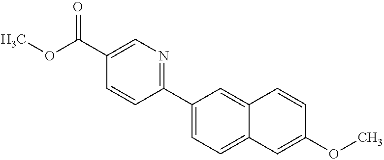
C(C1=CN=C(C2=CC=C3C(=C2)C=CC(OC)=C3)C=C1)(=O)OC
